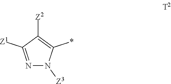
N1=C([Z1])C([Z2])=C(*)N1[Z3]
